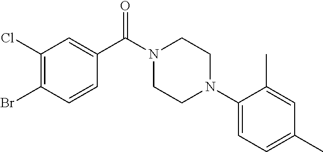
C1(Cl)=C(Br)C=CC(C(N2CCN(C3=CC=C(C)C=C3C)CC2)=O)=C1
